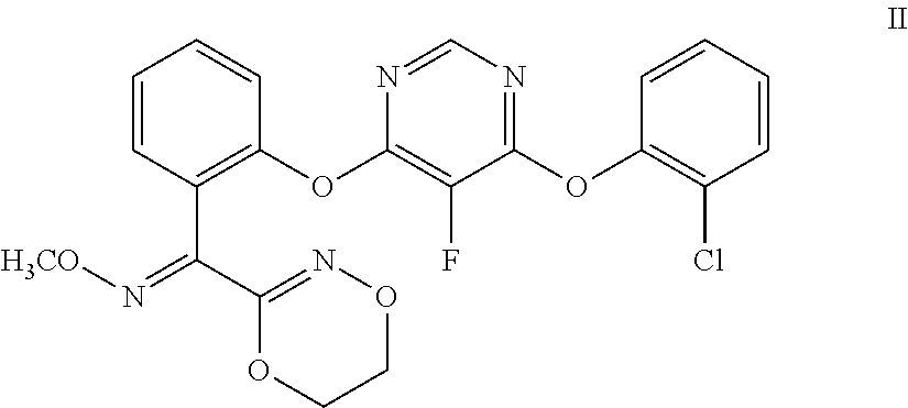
C1=CC(C(=N[H3CO])C2=NOCCO2)=C(OC2=C(F)C(OC3=C(Cl)C=CC=C3)=NC=N2)C=C1
